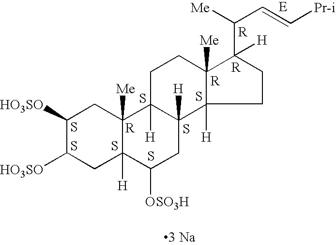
C1([HO3SO])C([HO3SO])CC2([H])C([Me])(C1)C1([H])C([H])(CC2[OSO3H])C2([H])C([Me])(CC1)C(C(C=C[Pr-i])[Me])([H])CC2.S.S.S.S.[R].S.S.S.[R].[R].[R].[3 Na]
